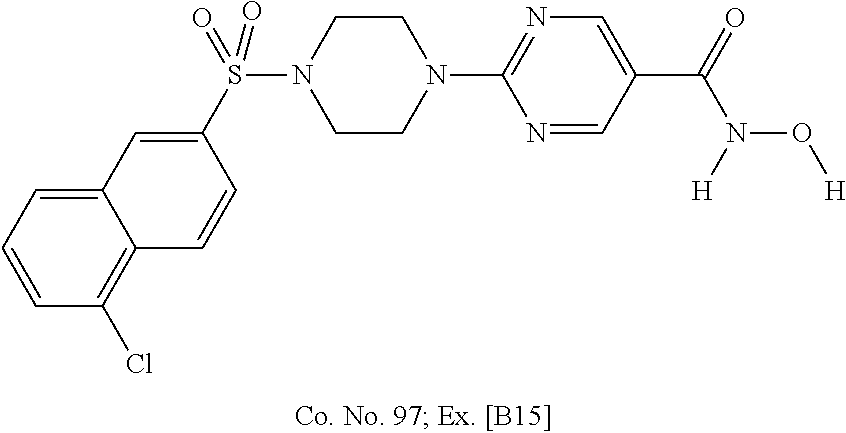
C1N(S(=O)(C2=CC3=CC=CC(Cl)=C3C=C2)=O)CCN(C2=NC=C(C(N(O[H])[H])=O)C=N2)C1
